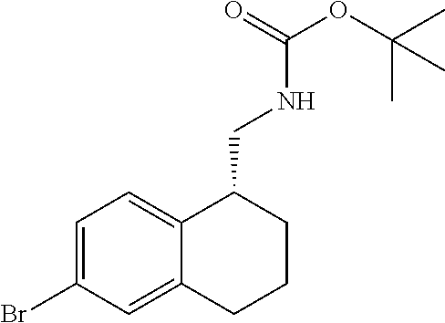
C1=C(Br)C=C2C(=C1)C(CNC(OC(C)(C)C)=O)CCC2
